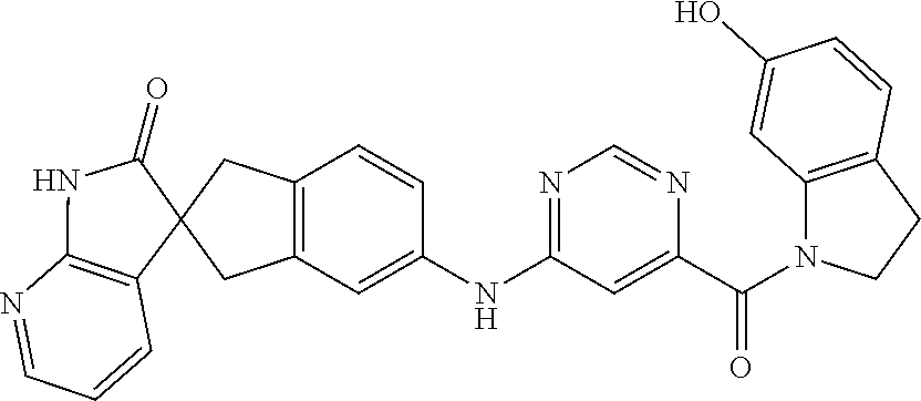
C12=C(C=C(NC3=NC=NC(C(=O)N4C5=C(C=CC(O)=C5)CC4)=C3)C=C1)CC1(C2)C2=C(N=CC=C2)NC1=O
